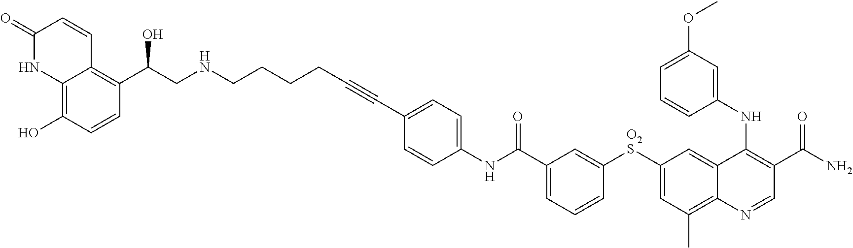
C(CNCCCCC#CC1=CC=C(NC(C2=CC=CC([O2S]C3=CC(C)=C4C(=C3)C(NC3=CC(OC)=CC=C3)=C(C(N)=O)C=N4)=C2)=O)C=C1)(O)C1=C2C(=C(O)C=C1)NC(=O)C=C2
